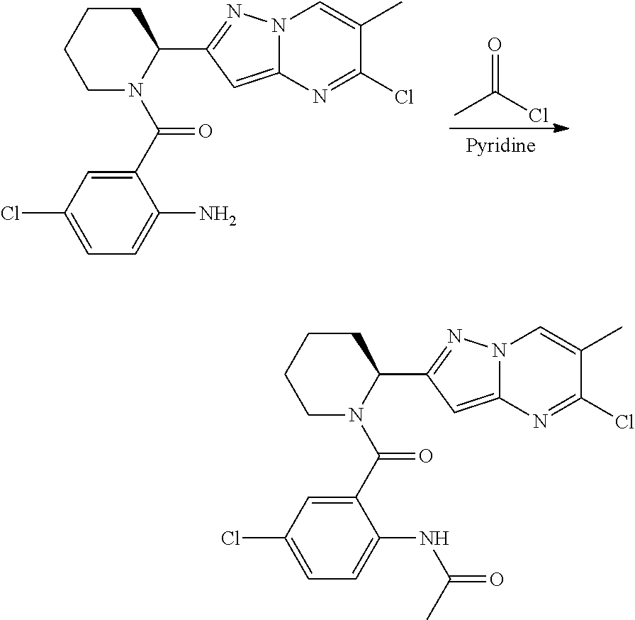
C1CCCN(C(C2=CC(Cl)=CC=C2N)=O)C1C1=NN2C(=C1)N=C(Cl)C(C)=C2.CC(Cl)=O.C1CCCN(C(C2=CC(Cl)=CC=C2NC(=O)C)=O)C1C1=NN2C(=C1)N=C(Cl)C(C)=C2
